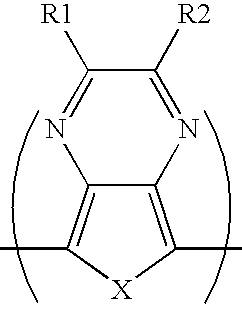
C12=C(C)[X]C(C)=C1N=C([R2])C([R1])=N2
